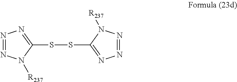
N1=NN([R237])C(SSC2=NN=NN2[R237])=N1
